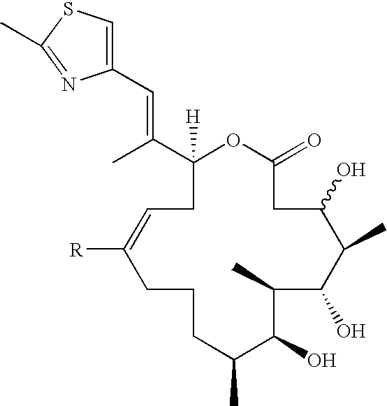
C1(C(=CC2=CSC(C)=N2)C)([H])CC=C([R])CCCC(C)C(O)C(C)C(O)C(C)C(O)CC(=O)O1
